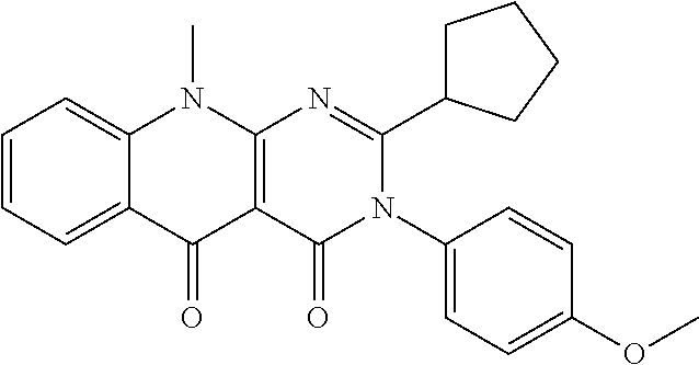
C1=CC=C2C(=C1)N(C)C1=C(C2=O)C(=O)N(C2=CC=C(OC)C=C2)C(C2CCCC2)=N1
